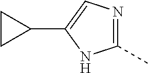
C1(C)=NC=C(C2CC2)N1
